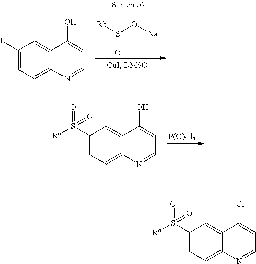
[Ra]S(O[Na])=O.C1(I)=CC=C2C(=C1)C(O)=CC=N2.[P(O)Cl3].C1(S([Ra])(=O)=O)=CC=C2C(=C1)C(O)=CC=N2.C1(S([Ra])(=O)=O)=CC=C2C(=C1)C(Cl)=CC=N2
